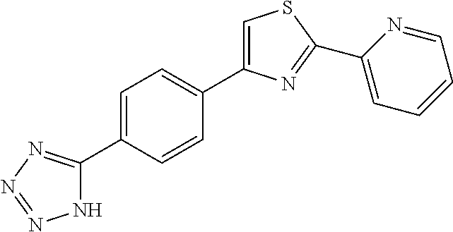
C1=C(C2=NN=NN2)C=CC(C2=CSC(C3=CC=CC=N3)=N2)=C1
